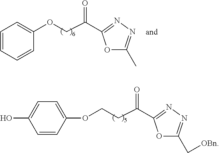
C1=CC=CC(OCC(=O)C2=NN=C(C)O2)=C1.C(CC(=O)C1=NN=C(C[OBn])O1)OC1=CC=C(O)C=C1
